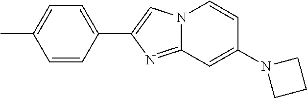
C1(C2=CN3C(=N2)C=C(N2CCC2)C=C3)=CC=C(C)C=C1
